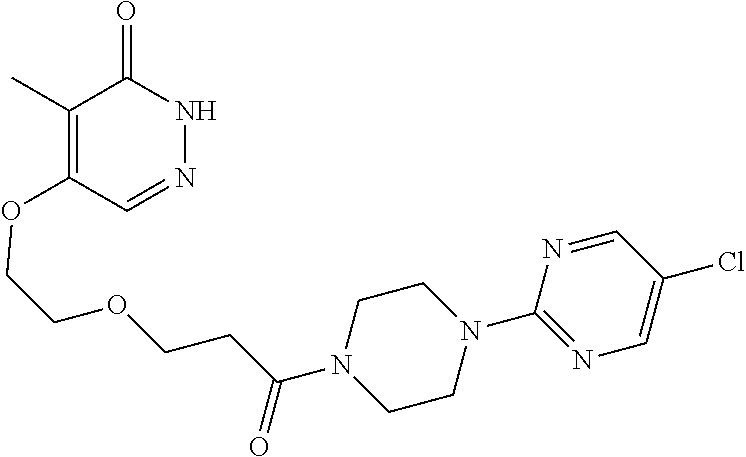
C1(C)=C(OCCOCCC(N2CCN(C3=NC=C(Cl)C=N3)CC2)=O)C=NNC1=O
